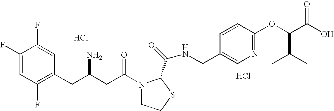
Cl.C1(F)=CC(F)=C(CC(CC(=O)N2CCSC2C(=O)NCC2=CN=C(OC(C(O)=O)C(C)C)C=C2)N)C=C1F.Cl
